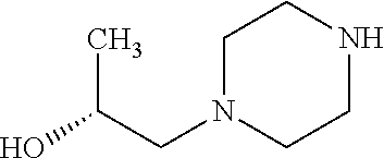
C1N(CC(O)C)CCNC1
